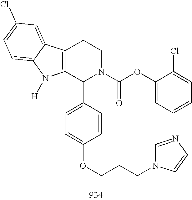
C12=C(C(C3=CC=C(OCCCN4C=NC=C4)C=C3)N(C(OC3=CC=CC=C3Cl)=O)CC1)N([H])C1=CC=C(Cl)C=C21
